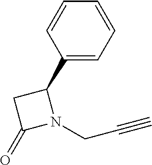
C1=CC(C2CC(=O)N2CC#C)=CC=C1
